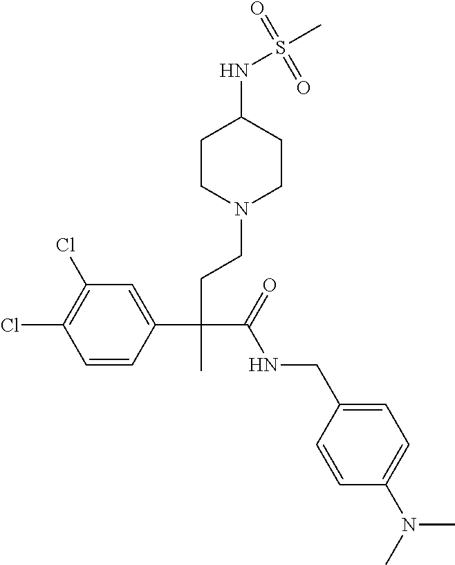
C1=CC(C(CCN2CCC(NS(C)(=O)=O)CC2)(C(=O)NCC2=CC=C(N(C)C)C=C2)C)=CC(Cl)=C1Cl
